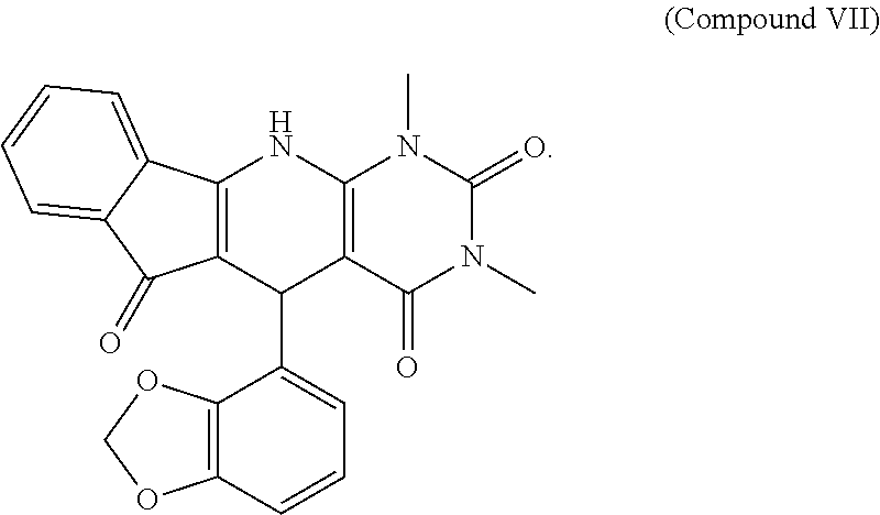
C12=C(C(C3=CC=CC4=C3OCO4)C3=C(N1)N(C)C(=O)N(C)C3=O)C(=O)C1=CC=CC=C21
